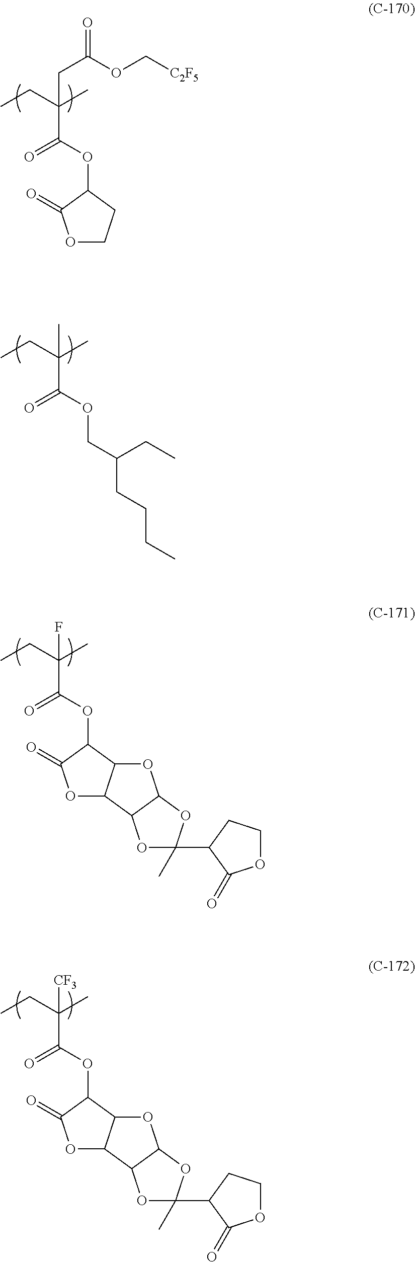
C(C(OC1C(=O)OCC1)=O)(CC)(C)CC(=O)OC[C2F5].C(C(OCC(CCCC)CC)=O)(CC)(C)C.C(C(OC1C(=O)OC2C1OC1C2OC(C)(C2C(=O)OCC2)O1)=O)(CC)(C)F.C(C(OC1C(=O)OC2C1OC1C2OC(C)(C2C(=O)OCC2)O1)=O)(CC)(C)[CF3]
